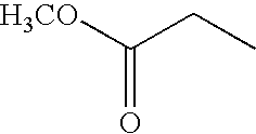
[H3CO]C(CC)=O
